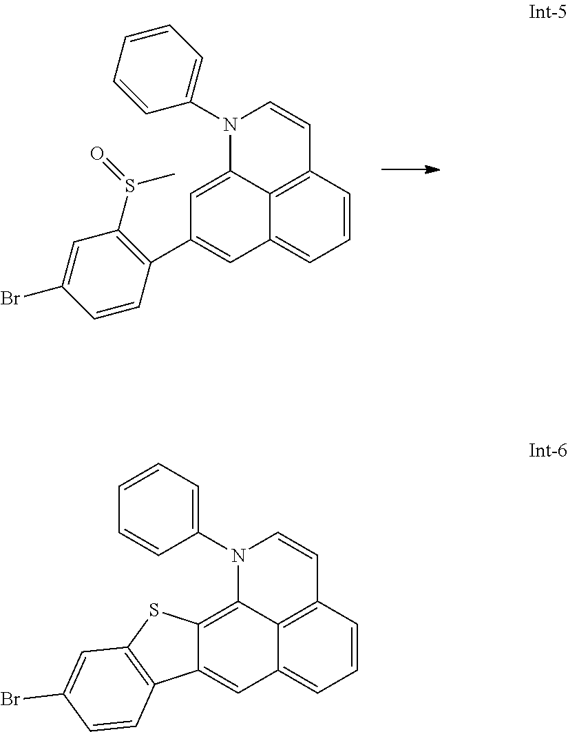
N1(C2=CC=CC=C2)C2=C3C(=CC4=CC=CC(=C24)C=C1)C1=C(S3)C=C(Br)C=C1.N1(C2=CC=CC=C2)C2=CC(C3=C(S(=O)C)C=C(Br)C=C3)=CC3=CC=CC(=C23)C=C1
